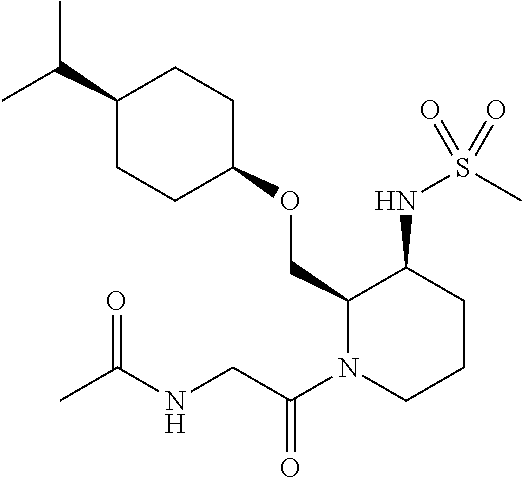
C(C)(C)C1CCC(OCC2N(C(CNC(C)=O)=O)CCCC2NS(C)(=O)=O)CC1
